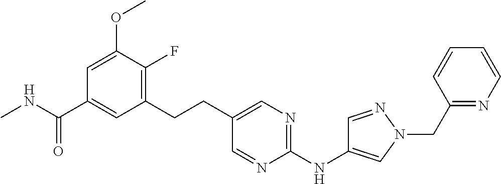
C1(CCC2=CN=C(NC3=CN(CC4=NC=CC=C4)N=C3)N=C2)=C(F)C(OC)=CC(C(NC)=O)=C1
